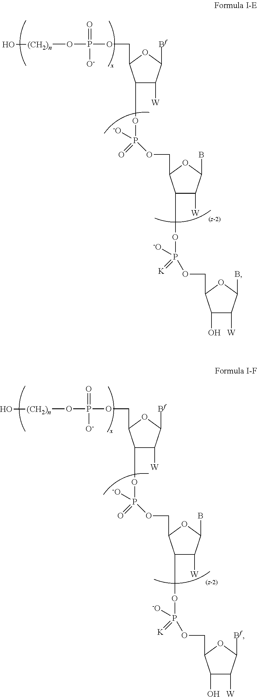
C1([W])C([Bf])OC(COP(=O)([O-])O[(CH2)n]O)C1OP(OCC1C(OP([-O])(=[K])OCC2C(O)C([W])C(B)O2)C([W])C(B)O1)([-O])=O.C1([W])C([Bf])OC(COP(=O)([O-])O[(CH2)n]O)C1OP(OCC1C(OP([-O])(=[K])OCC2C(O)C([W])C([Bf])O2)C([W])C(B)O1)([-O])=O
